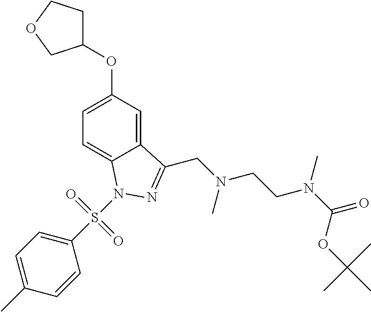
C1(OC2=CC=C3C(=C2)C(CN(CCN(C(OC(C)(C)C)=O)C)C)=NN3S(C2=CC=C(C)C=C2)(=O)=O)CCOC1
